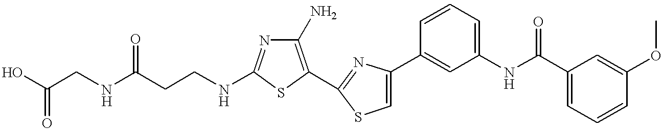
C(NCC(O)=O)(=O)CCNC1=NC(N)=C(C2=NC(C3=CC(NC(C4=CC=CC(OC)=C4)=O)=CC=C3)=CS2)S1
